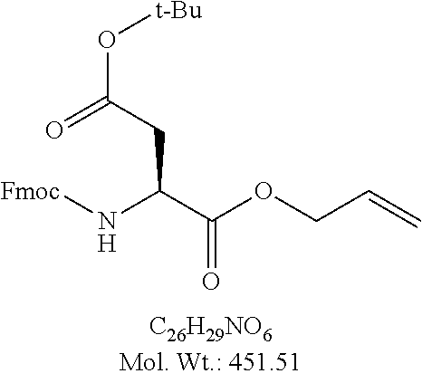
[Fmoc]NC(C(OCC=C)=O)CC(O[t-Bu])=O
